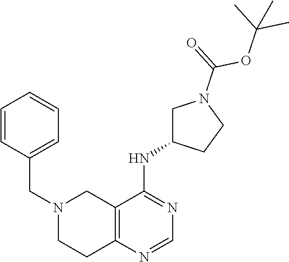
C1(CN2CC3=C(N=CN=C3NC3CN(C(=O)OC(C)(C)C)CC3)CC2)=CC=CC=C1
